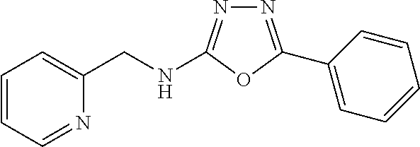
N1=C(C2=CC=CC=C2)OC(NCC2=CC=CC=N2)=N1
